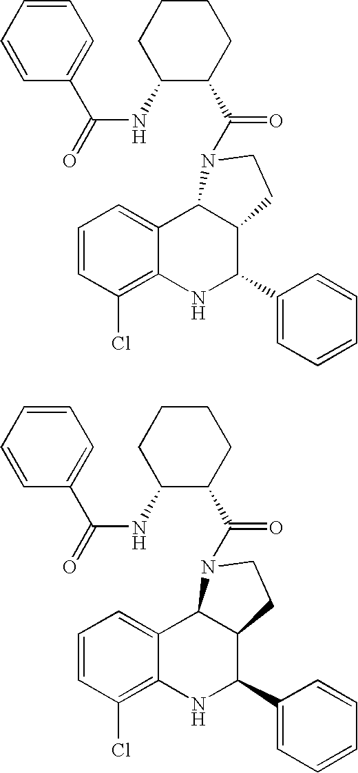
C1=CC(Cl)=C2C(=C1)C1C(C(C3=CC=CC=C3)N2)CCN1C(=O)C1C(NC(=O)C2=CC=CC=C2)CCCC1.C1=CC(Cl)=C2C(=C1)C1C(C(C3=CC=CC=C3)N2)CCN1C(=O)C1C(NC(=O)C2=CC=CC=C2)CCCC1
